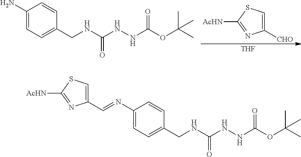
C1([CHO])=CSC([AcHN])=N1.[THF].NC1=CC=C(CNC(=O)NNC(=O)OC(C)(C)C)C=C1.C1(C=NC2=CC=C(CNC(=O)NNC(=O)OC(C)(C)C)C=C2)=CSC([AcHN])=N1
